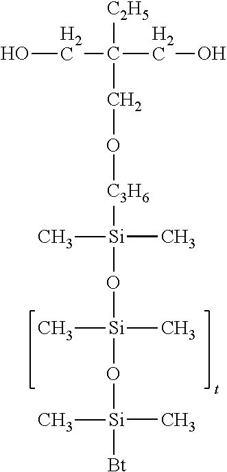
[C2H5]C(CO[C3H6][Si](O[Si](C)(C)O[Si](C)(C)[Bt])(C)C)(CO)CO
